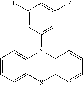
C1=CC=C2C(=C1)N(C1=CC(F)=CC(F)=C1)C1=C(S2)C=CC=C1
